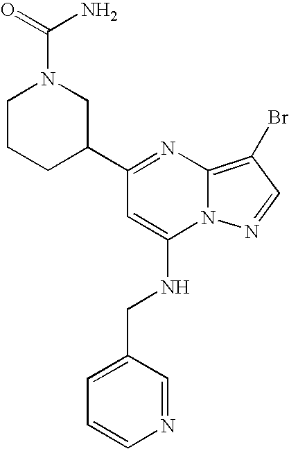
C1(C2=NC3=C(Br)C=NN3C(NCC3=CC=CN=C3)=C2)CN(C(N)=O)CCC1
